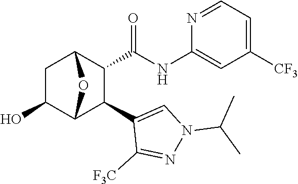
C1(O)C2C(C3=CN(C(C)C)N=C3[F3C])C(C(NC3=CC([CF3])=CC=N3)=O)C(C1)O2
